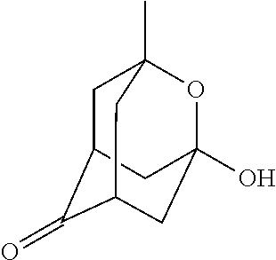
C1C2C(=O)C3CC(O)(OC1(C)C3)C2
